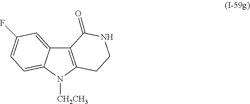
C12=C(N([CH2CH3])C3=CC=C(F)C=C13)CCNC2=O
